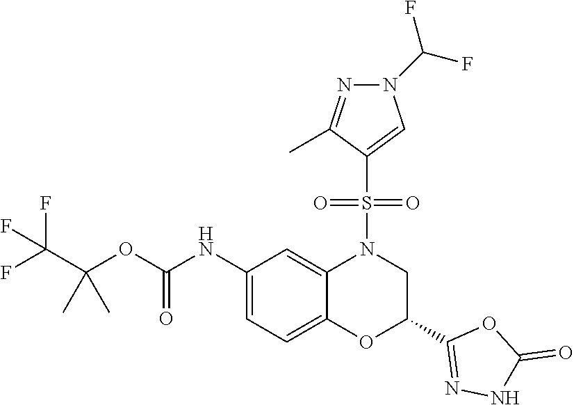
C1(NC(OC(C(F)(F)F)(C)C)=O)=CC=C2C(=C1)N(S(C1=CN(C(F)F)N=C1C)(=O)=O)CC(C1=NNC(=O)O1)O2
